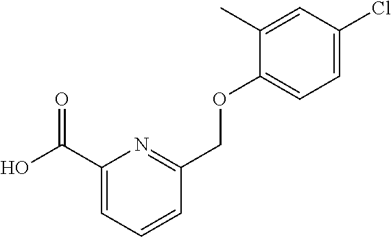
OC(C1=CC=CC(COC2=CC=C(Cl)C=C2C)=N1)=O
